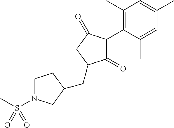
C1(=O)C(C2=C(C)C=C(C)C=C2C)C(=O)CC1CC1CN(S(C)(=O)=O)CC1
